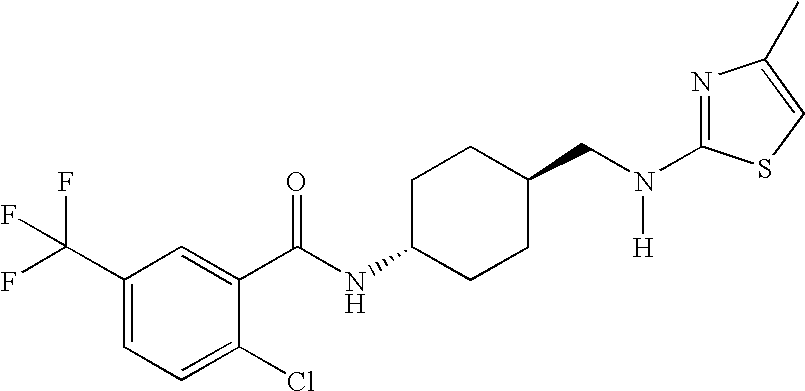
C1(C(F)(F)F)=CC=C(Cl)C(C(NC2CCC(CN(C3=NC(C)=CS3)[H])CC2)=O)=C1
